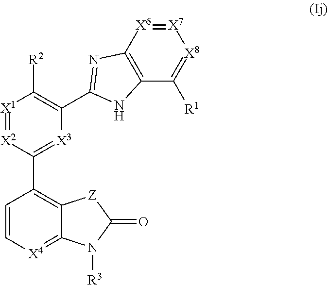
C1=C[X4]=C2C(=C1C1=[X3]C(C3=NC4=C(C([R1])=[X8][X7]=[X6]4)N3)=C([R2])[X1]=[X2]1)[Z]C(=O)N2[R3]
